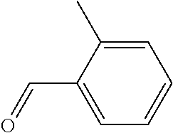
C1=C(C)C(C=O)=CC=C1
